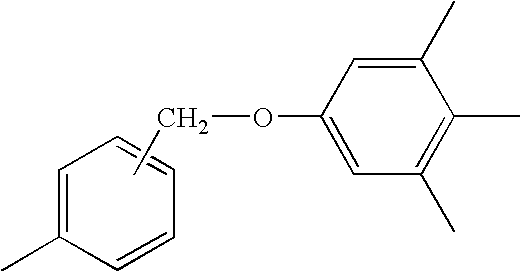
C1=C(C)C=CC=C1.CCOC1=CC(C)=C(C)C(C)=C1
